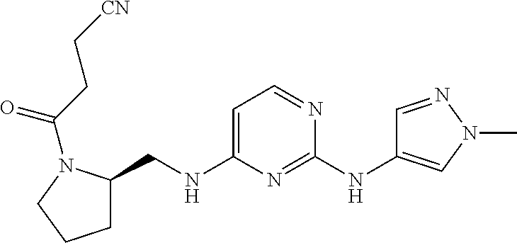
C1=C(NCC2CCCN2C(CC[CN])=O)N=C(NC2=CN(C)N=C2)N=C1
